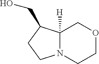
C12([H])N(CCOC1)CCC2CO
